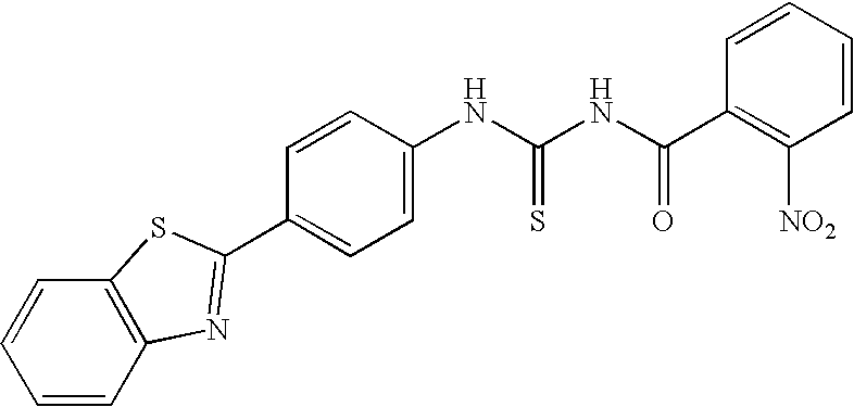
C1=CC2=C(C=C1)SC(C1=CC=C(NC(NC(C3=C([NO2])C=CC=C3)=O)=S)C=C1)=N2
